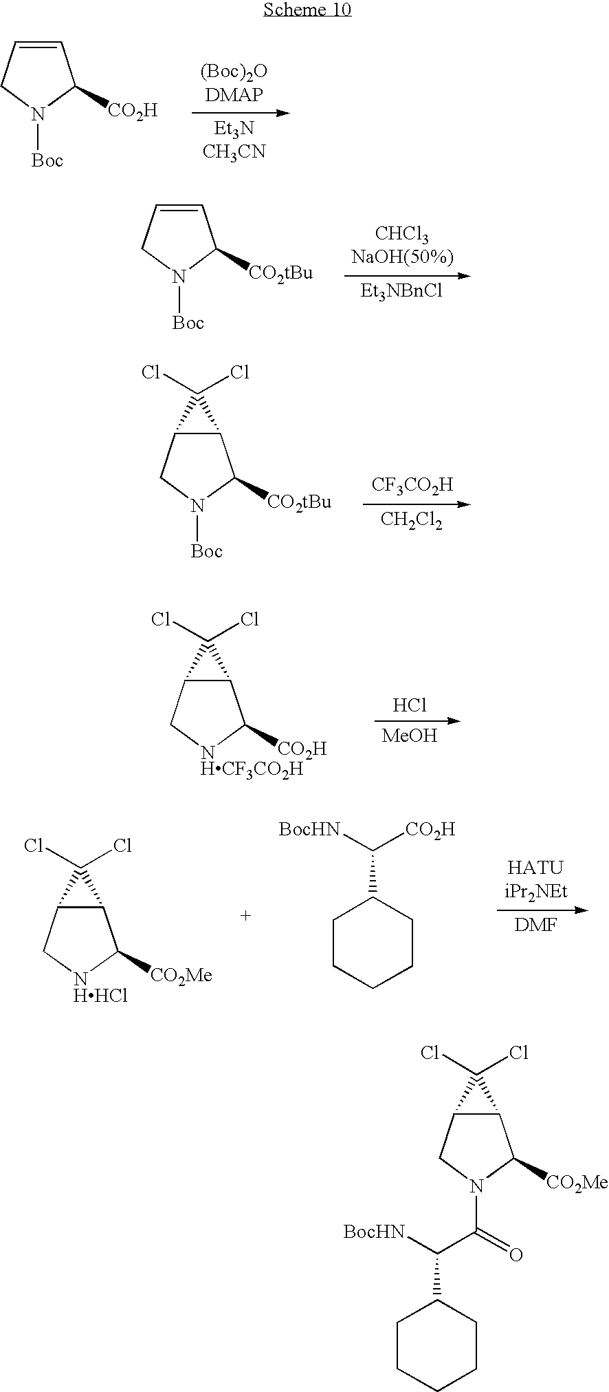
C1=CCN([Boc])C1[CO2H].[CHCl3NaOH(50%)].[Et3NBnCl].C1=CCN([Boc])C1[CO2tBu].[CF3CO2H].[CH2Cl2].C12C(CN([Boc])C1[CO2tBu])C2(Cl)Cl.Cl.[MeOH].C12C(C[NHCF3CO2H]C1[CO2H])C2(Cl)Cl.C12C(C[NHHCl]C1[CO2Me])C2(Cl)Cl.C1CCCCC1C([BocHN])[CO2H].C1CCCCC1C([BocHN])C(=O)N1CC2C(C1[CO2Me])C2(Cl)Cl
